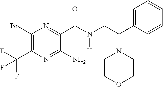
C1(Br)=C(C(F)(F)F)N=C(N)C(C(N(CC(C2=CC=CC=C2)N2CCOCC2)[H])=O)=N1
